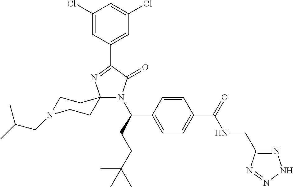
C1(Cl)=CC(C2=NC3(N(C(CCC(C)(C)C)C4=CC=C(C(=O)NCC5=NNN=N5)C=C4)C2=O)CCN(CC(C)C)CC3)=CC(Cl)=C1
